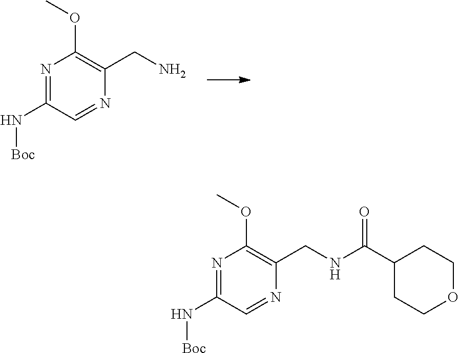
N1=C(N[Boc])C=NC(CN)=C1OC.N1=C(N[Boc])C=NC(CNC(C2CCOCC2)=O)=C1OC
